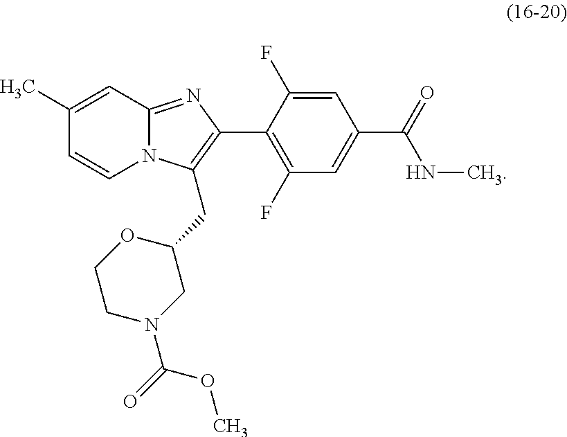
N12C(=NC(C3=C(F)C=C(C(=O)NC)C=C3F)=C1CC1CN(C(=O)OC)CCO1)C=C(C)C=C2
